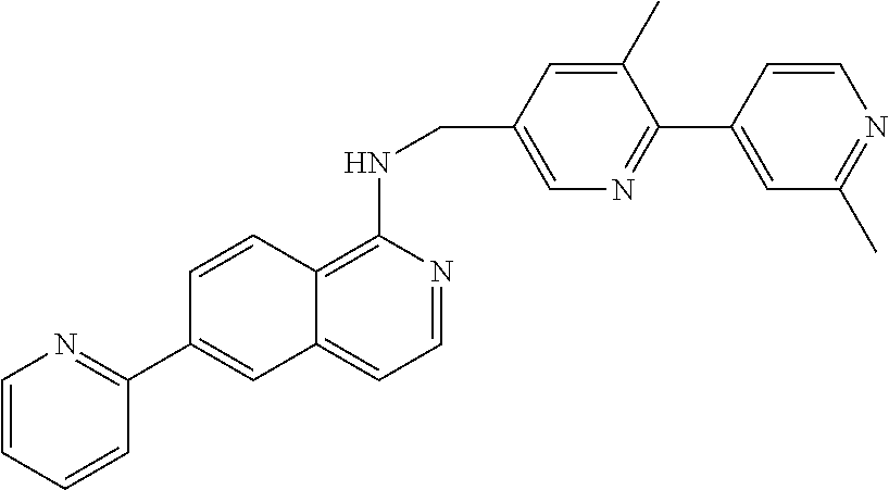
C1(C)=CC(CNC2=C3C(=CC=N2)C=C(C2=NC=CC=C2)C=C3)=CN=C1C1=CC(C)=NC=C1
